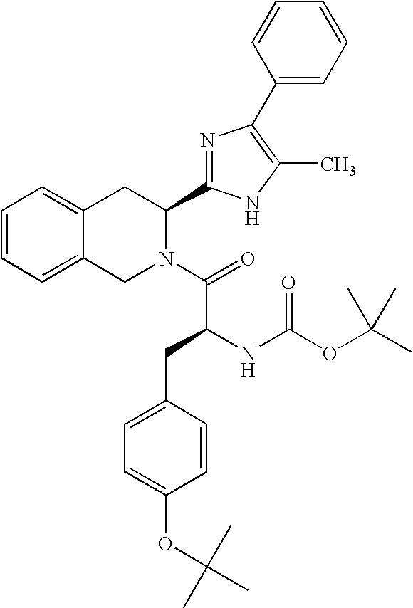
C1=CC=C2C(=C1)CC(C1=NC(C3=CC=CC=C3)=C(C)N1)N(C(=O)C(NC(=O)OC(C)(C)C)CC1=CC=C(OC(C)(C)C)C=C1)C2
